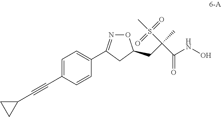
C1=C(C#CC2CC2)C=CC(C2=NOC(CC(S(=O)(=O)C)(C)C(NO)=O)C2)=C1
